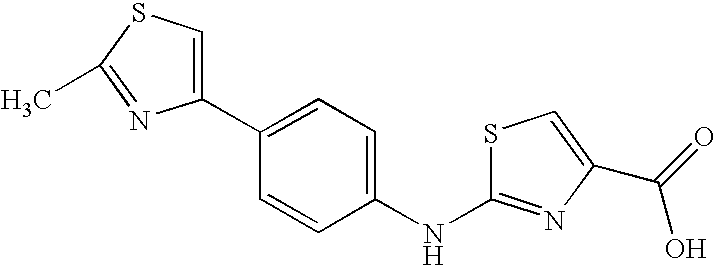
C1(C2=CSC(C)=N2)=CC=C(NC2=NC(C(=O)O)=CS2)C=C1
